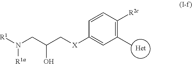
[R1]N(CC(C[X]C1=CC(C)=C([R2c])C=C1)O)[R1a].[Het]
